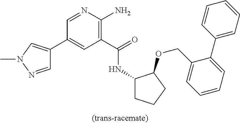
C1(C2=CN(C)N=C2)=CC(C(=O)NC2CCCC2OCC2=CC=CC=C2C2=CC=CC=C2)=C(N)N=C1
